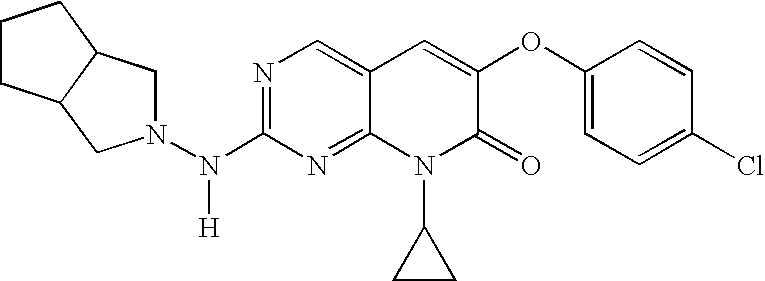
N1=C(N(N2CC3C(C2)CCC3)[H])N=C2C(=C1)C=C(OC1=CC=C(Cl)C=C1)C(=O)N2C1CC1
